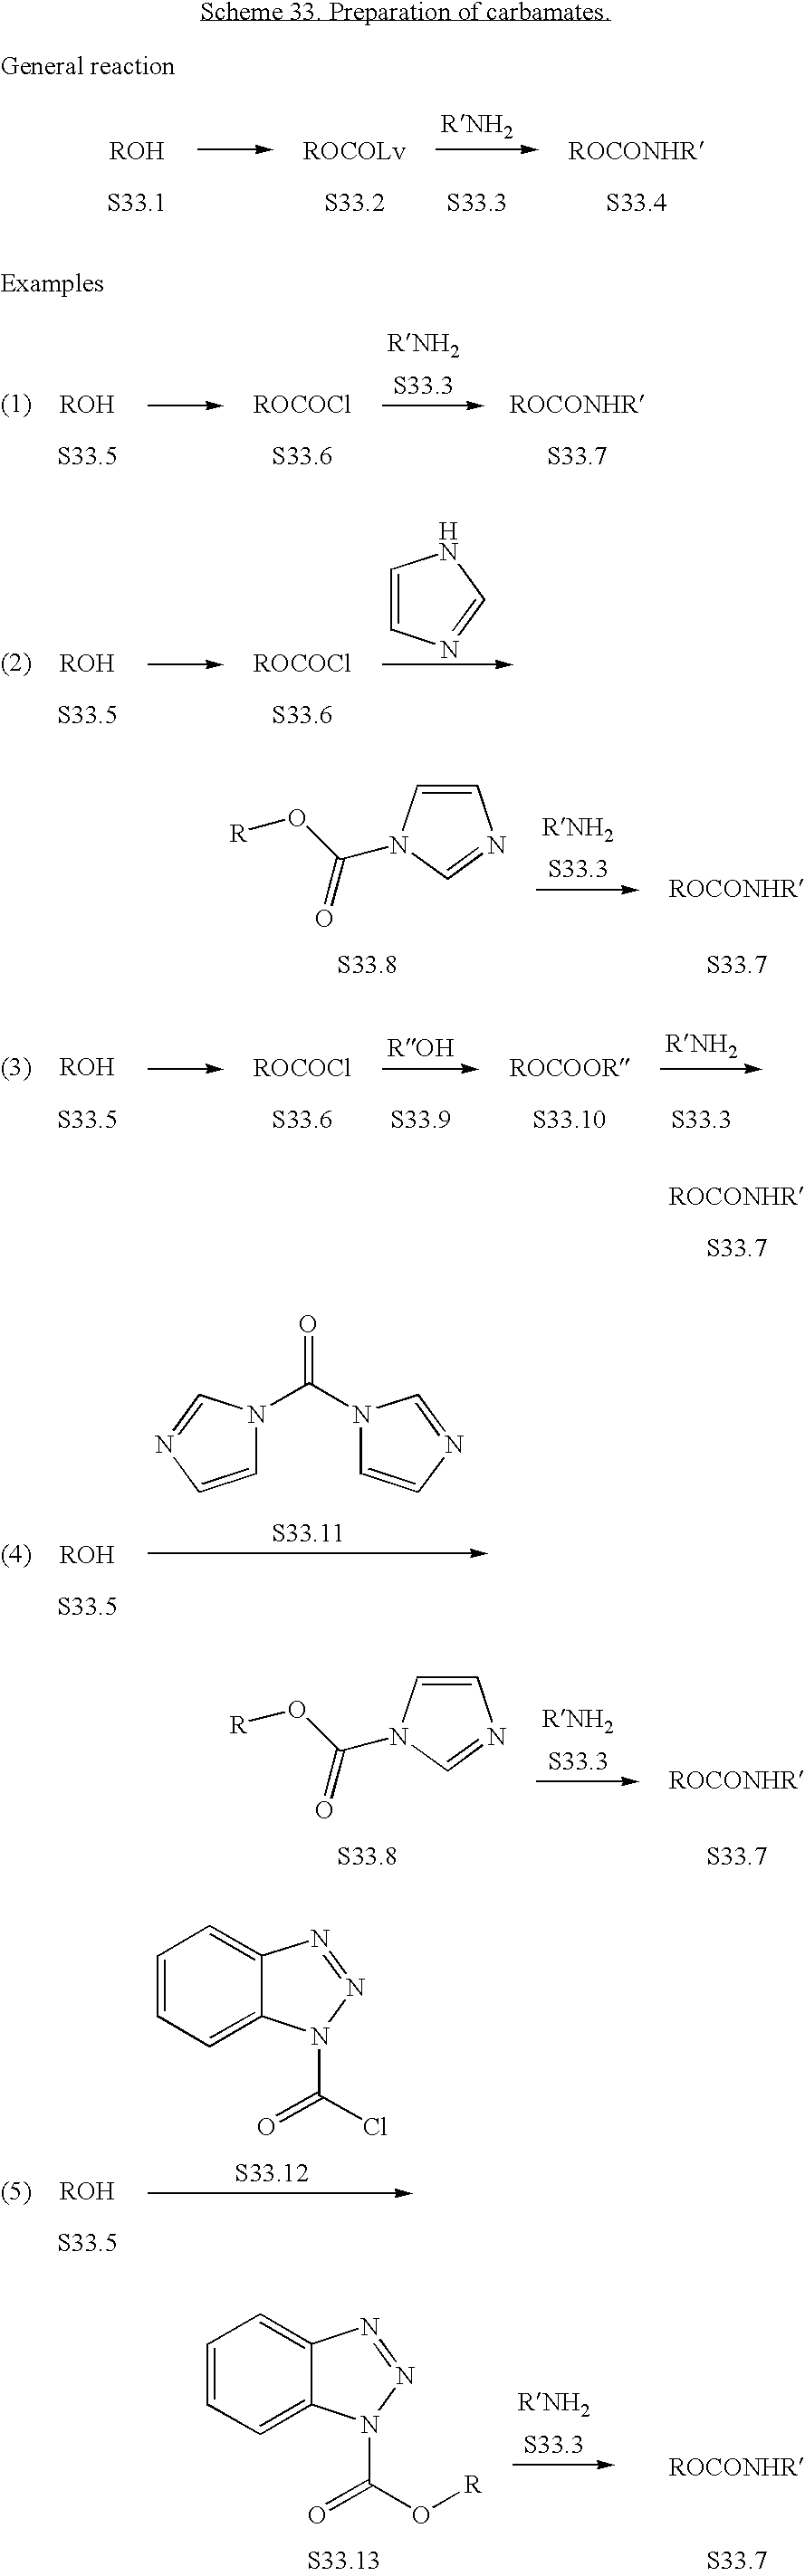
C1=CN=CN1.C1=CN(C(O[R])=O)C=N1.C1=CN=CN1C(N1C=CN=C1)=O.C1=CN(C(O[R])=O)C=N1.C1=CC=C2C(=C1)N=NN2C(Cl)=O.C1=CC=C2C(=C1)N=NN2C(O[R])=O
